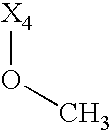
O([X4])C
